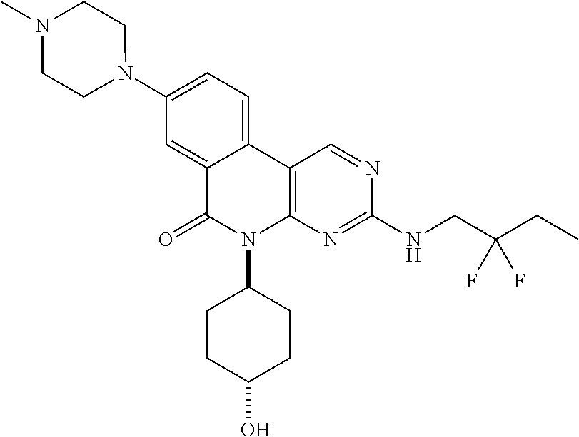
C1(N2CCN(C)CC2)=CC=C2C(=C1)C(=O)N(C1CCC(O)CC1)C1=C2C=NC(NCC(CC)(F)F)=N1
